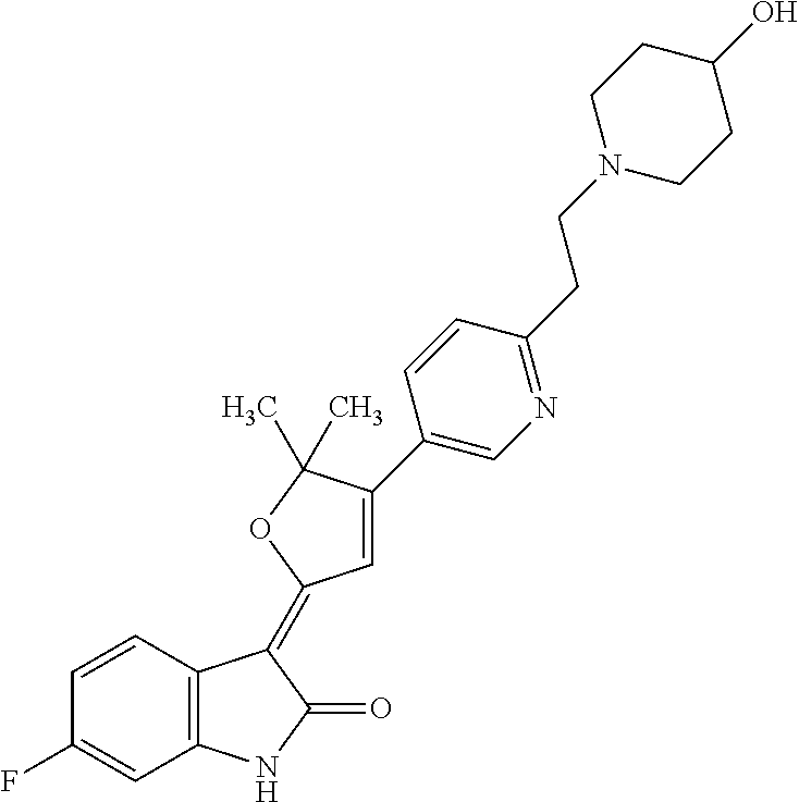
C1=CC2=C(C=C1F)NC(=O)C2=C1C=C(C2=CN=C(CCN3CCC(O)CC3)C=C2)C(C)(C)O1
